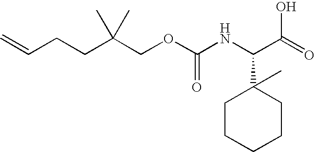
C=CCCC(COC(NC(C(=O)O)C1(C)CCCCC1)=O)(C)C
